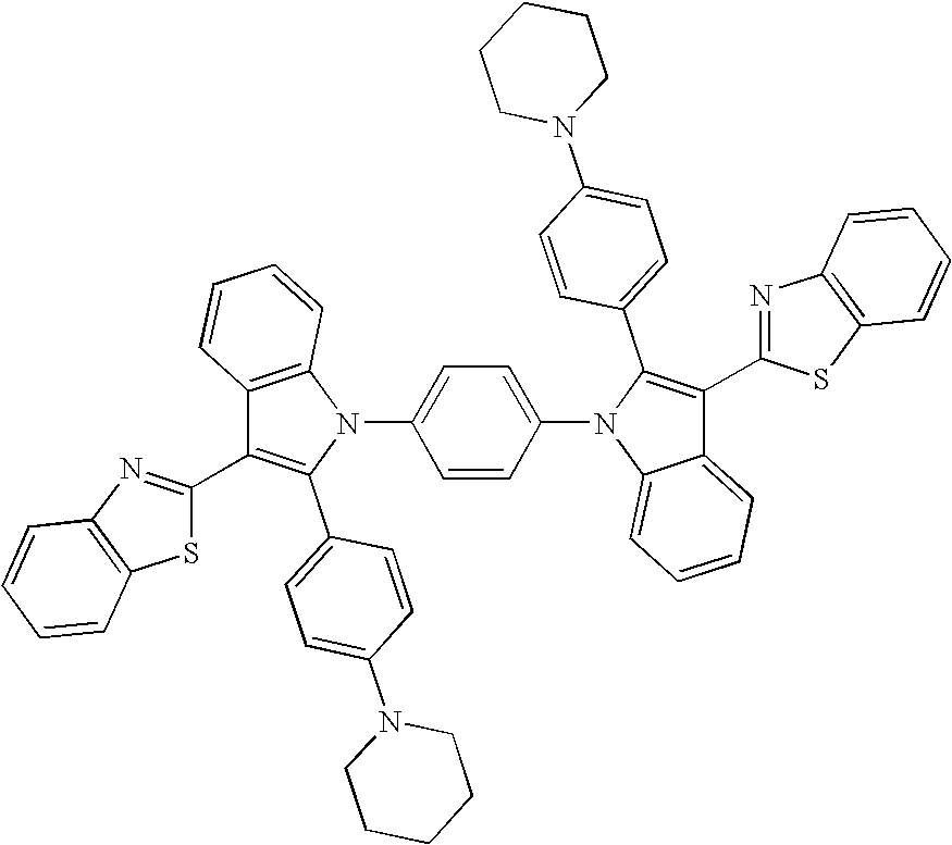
S1C(C2=C(C3=CC=C(N4CCCCC4)C=C3)N(C3=CC=C(N4C5=CC=CC=C5C(C5=NC6=C(S5)C=CC=C6)=C4C4=CC=C(N5CCCCC5)C=C4)C=C3)C3=C2C=CC=C3)=NC2=C1C=CC=C2
